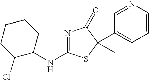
N1=C(NC2CCCCC2Cl)SC(C2=CC=CN=C2)(C)C1=O
